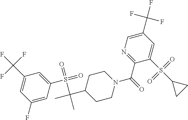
C1(C(F)(F)F)=CC(F)=CC(S(=O)(=O)C(C)(C2CCN(C(C3=NC=C(C(F)(F)F)C=C3S(C3CC3)(=O)=O)=O)CC2)C)=C1
